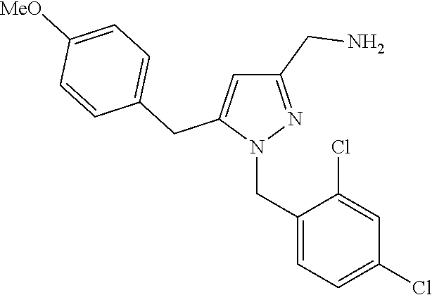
N1(CC2=CC=C(Cl)C=C2Cl)N=C(CN)C=C1CC1=CC=C([MeO])C=C1
